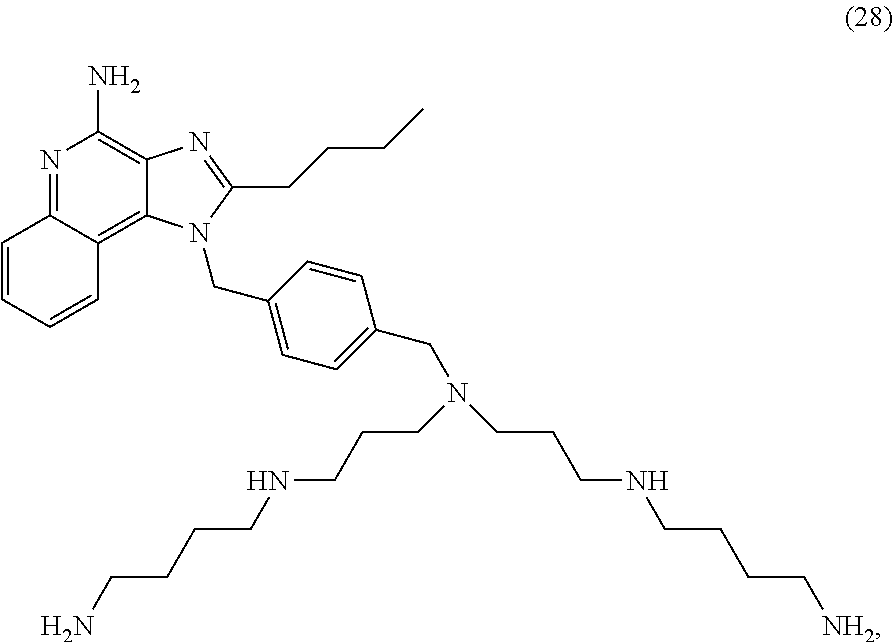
C(C1=CC=C(CN(CCCNCCCCN)CCCNCCCC[NH2])C=C1)N1C2=C3C(=NC(N)=C2N=C1CCCC)C=CC=C3
